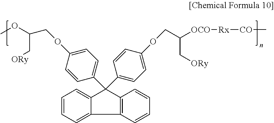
C1=CC=C2C(=C1)C(C1=CC=C(OCC([OCO][Rx][CO]C)C[ORy])C=C1)(C1=CC=C(OCC(C[ORy])OC)C=C1)C1=C2C=CC=C1
